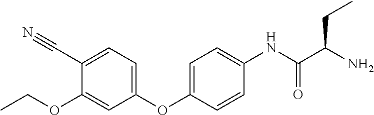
C1(C#N)=CC=C(OC2=CC=C(NC(=O)C(CC)N)C=C2)C=C1OCC
